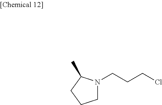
C1N(CCCCl)C(C)CC1
